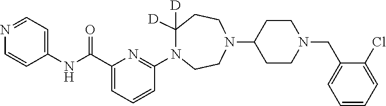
C1=CC=C(C(NC2=CC=NC=C2)=O)N=C1N1C([D])([D])CCN(C2CCN(CC3=CC=CC=C3Cl)CC2)CC1
